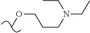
COCCCN(CC)CC
